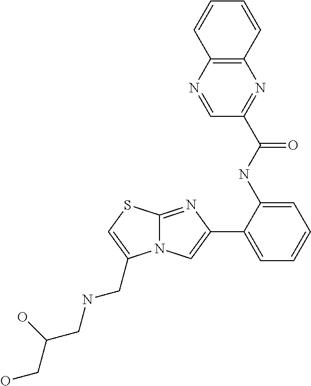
C1(NC(=O)C2=NC3=C(N=C2)C=CC=C3)=CC=CC=C1C1=CN2C(=N1)SC=C2CNCC(CO)O
